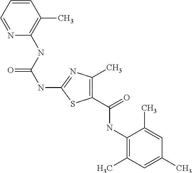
C1(C(=O)NC2=C(C)C=C(C)C=C2C)=C(C)N=C(NC(=O)NC2=C(C)C=CC=N2)S1
